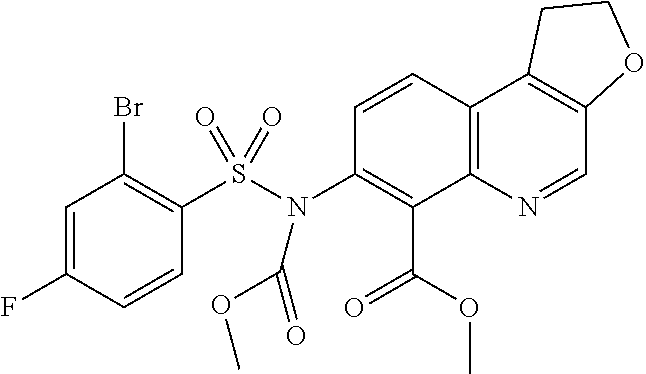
C1=C(F)C=CC(S(N(C2=C(C(OC)=O)C3=C(C=C2)C2=C(C=N3)OCC2)C(OC)=O)(=O)=O)=C1Br
